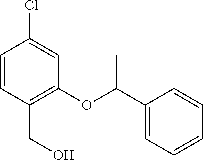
ClC1=CC(OC(C)C2=CC=CC=C2)=C(CO)C=C1
